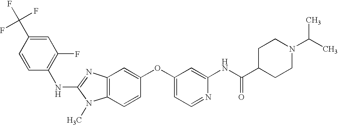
C1=C(C(F)(F)F)C=CC(NC2=NC3=C(N2C)C=CC(OC2=CC=NC(NC(C4CCN(C(C)C)CC4)=O)=C2)=C3)=C1F
